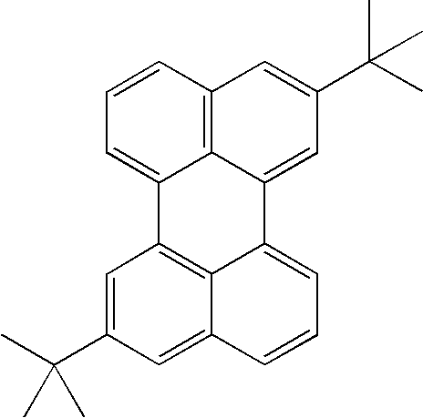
C1=C2C3=C(C=C1)C=C(C(C)(C)C)C=C3C1=CC=CC3=CC(C(C)(C)C)=CC2=C13
